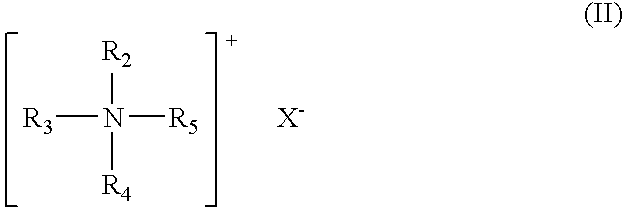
[R3]N([R2])([R4])[R5].[X-]
